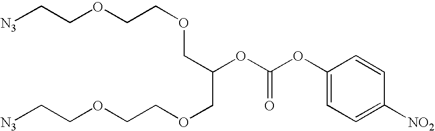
[N3]CCOCCOCC(COCCOCC[N3])OC(OC1=CC=C([NO2])C=C1)=O
